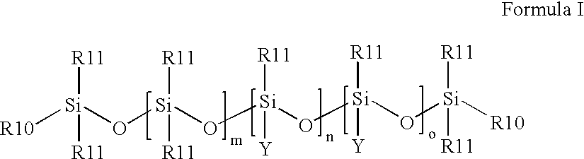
[R10][Si](O[Si](O[Si](O[Si](O[Si]([R10])([R11])[R11])([R11])[Y])([R11])[Y])([R11])[R11])([R11])[R11]
